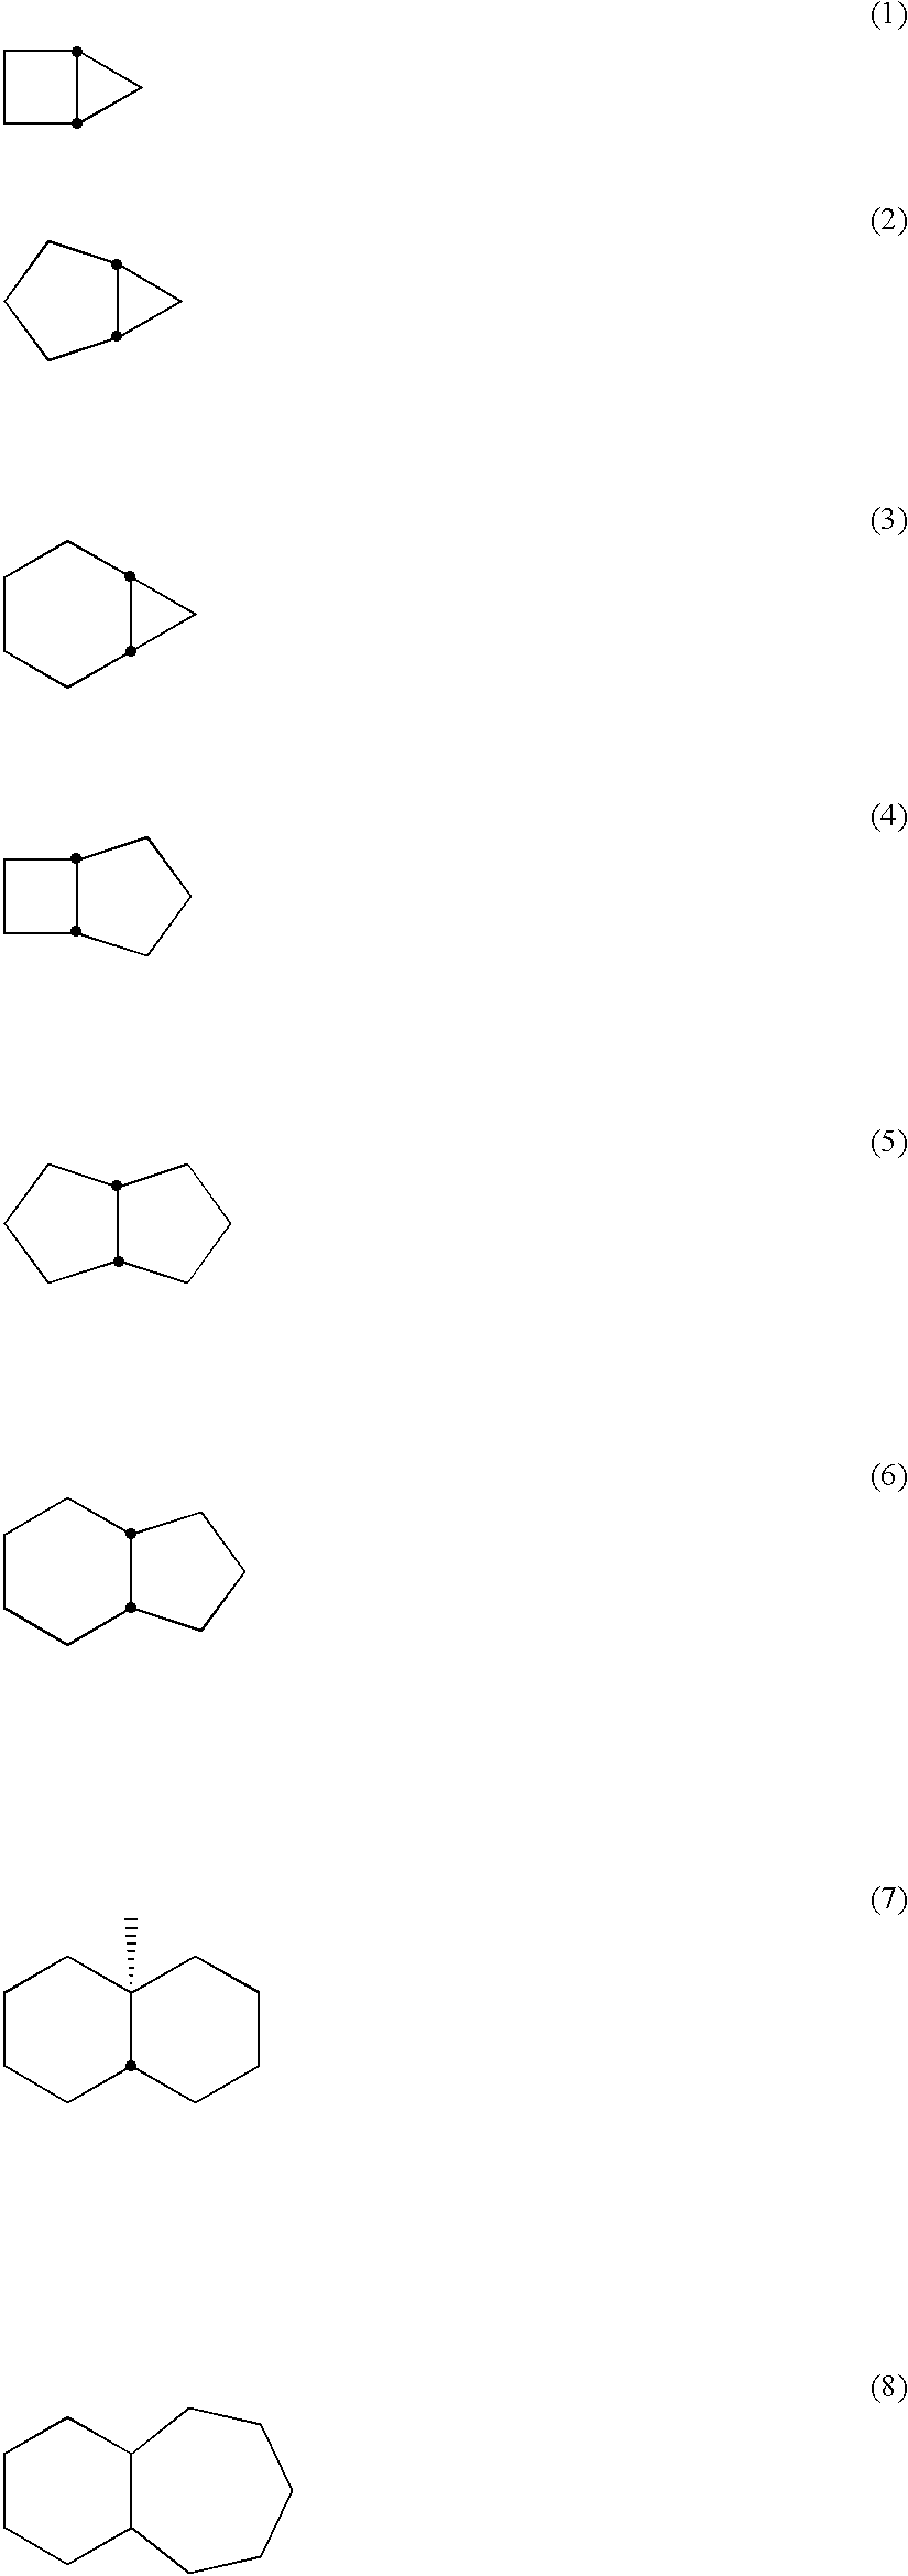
C1CCC2C(C1)CCCCC2.C1CC2CC12.C1CCC2CC12.C1CCC2CC2C1.C1CC2CCCC12.C1CCC2CCCC12.C1CCC2CCCC2C1.C1CCC2C(C)(C1)CCCC2
